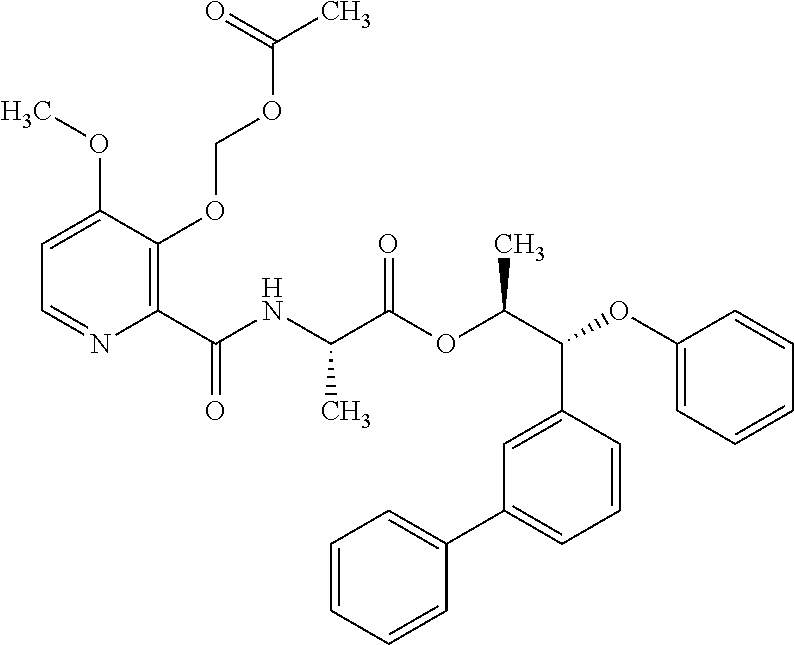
C1=C(OC)C(OCOC(C)=O)=C(C(NC(C(OC(C(OC2=CC=CC=C2)C2=CC(C3=CC=CC=C3)=CC=C2)C)=O)C)=O)N=C1
